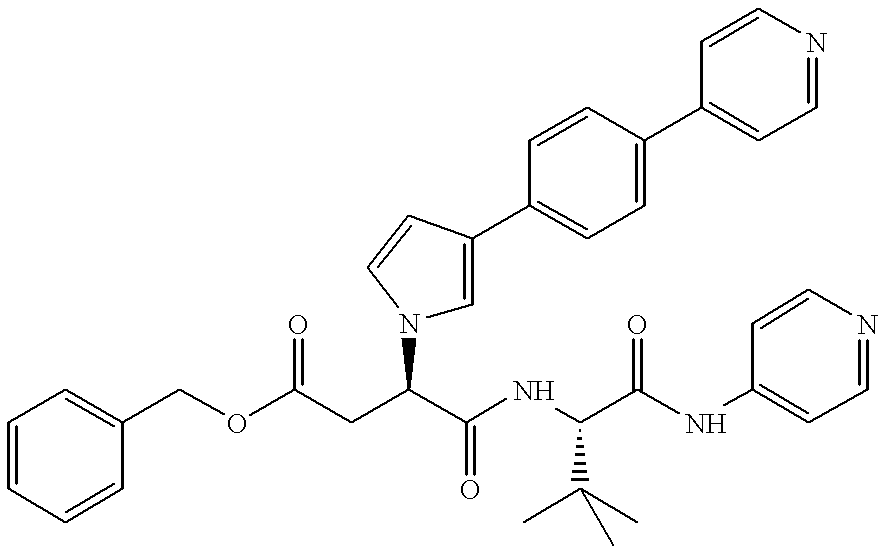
O(C(CC(C(NC(C(NC1=CC=NC=C1)=O)C(C)(C)C)=O)N1C=C(C2=CC=C(C3=CC=NC=C3)C=C2)C=C1)=O)CC1=CC=CC=C1
